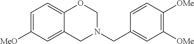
C1=C([MeO])C=C2C(=C1)OCN(CC1=CC([OMe])=C([OMe])C=C1)C2
